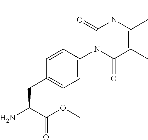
C1(C)=C(C)C(=O)N(C2=CC=C(CC(C(OC)=O)N)C=C2)C(=O)N1C
